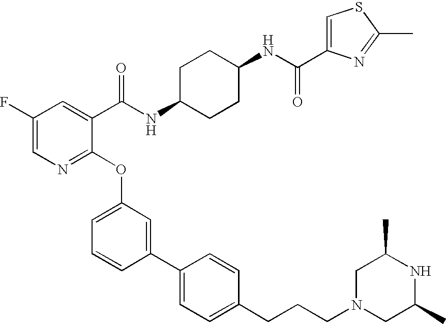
C(CC1=CC=C(C2=CC(OC3=NC=C(F)C=C3C(NC3CCC(NC(=O)C4=CSC(C)=N4)CC3)=O)=CC=C2)C=C1)CN1CC(C)NC(C)C1
